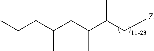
C(C(C[Z])C)(CC(CCC)C)C
